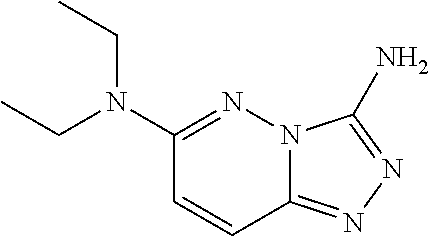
N12C(=NN=C1N)C=CC(N(CC)CC)=N2
